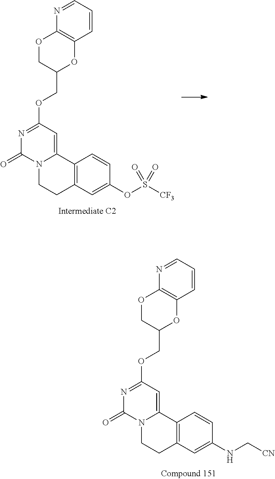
C12=C(C=C(OS([CF3])(=O)=O)C=C1)CCN1C2=CC(OCC2OC3=C(OC2)N=CC=C3)=NC1=O.C12=C(C=C(NC[CN])C=C1)CCN1C2=CC(OCC2OC3=C(OC2)N=CC=C3)=NC1=O
